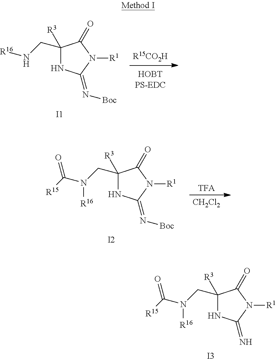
[R15CO2H].C1(CN[R16])([R3])NC(=N[Boc])N([R1])C1=O.[I1].[TFA].[CH2Cl2].C1(CN(C([R15])=O)[R16])([R3])NC(=N[Boc])N([R1])C1=O.[I2].C1(CN(C([R15])=O)[R16])([R3])NC(=N)N([R1])C1=O.[I3]
